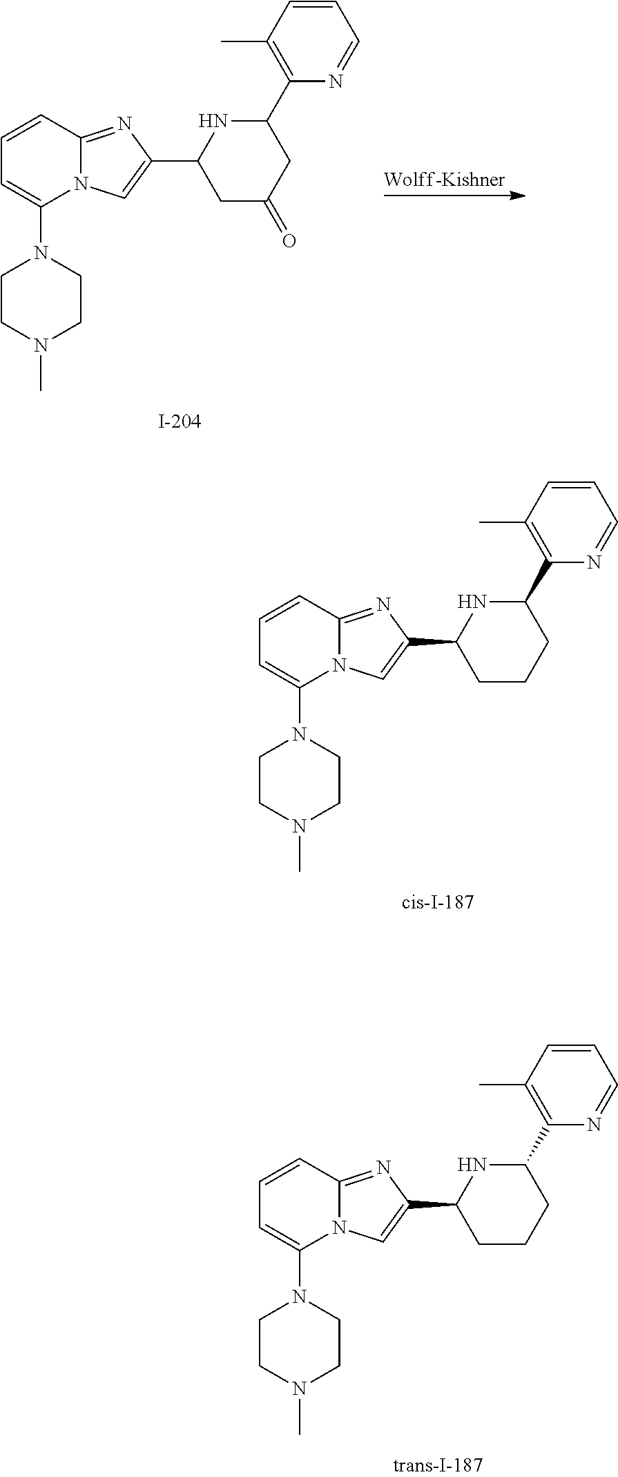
C1=CC2=NC(C3CCCC(C4=C(C)C=CC=N4)N3)=CN2C(N2CCN(C)CC2)=C1.C1=CC2=NC(C3CC(=O)CC(C4=C(C)C=CC=N4)N3)=CN2C(N2CCN(C)CC2)=C1.C1=CC2=NC(C3CCCC(C4=C(C)C=CC=N4)N3)=CN2C(N2CCN(C)CC2)=C1
